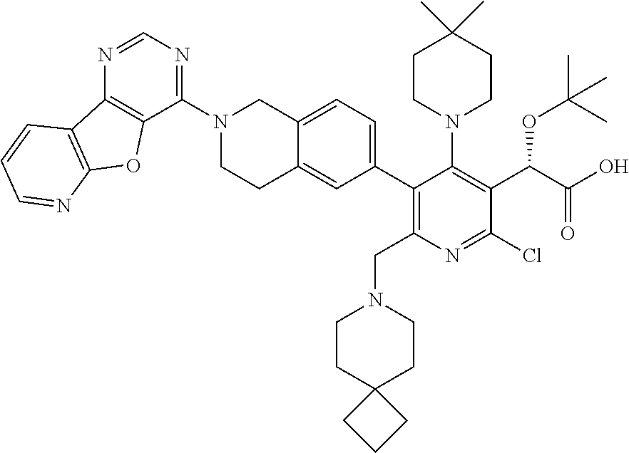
N1=CN=C(N2CCC3=CC(C4=C(CN5CCC6(CC5)CCC6)N=C(Cl)C(C(OC(C)(C)C)C(=O)O)=C4N4CCC(C)(C)CC4)=CC=C3C2)C2=C1C1=C(O2)N=CC=C1
